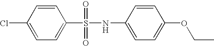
C1=C(Cl)C=CC(S(NC2=CC=C(OCC)C=C2)(=O)=O)=C1
